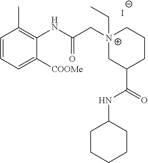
C1=CC=C([COOMe])C(NC(C[N+]2(CC)CC(C(NC3CCCCC3)=O)CCC2)=O)=C1C.[I-]
